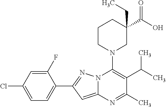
C1(F)=CC(Cl)=CC=C1C1=NN2C(=C1)N=C(C)C(C(C)C)=C2N1CC(C(O)=O)(CC)CCC1
